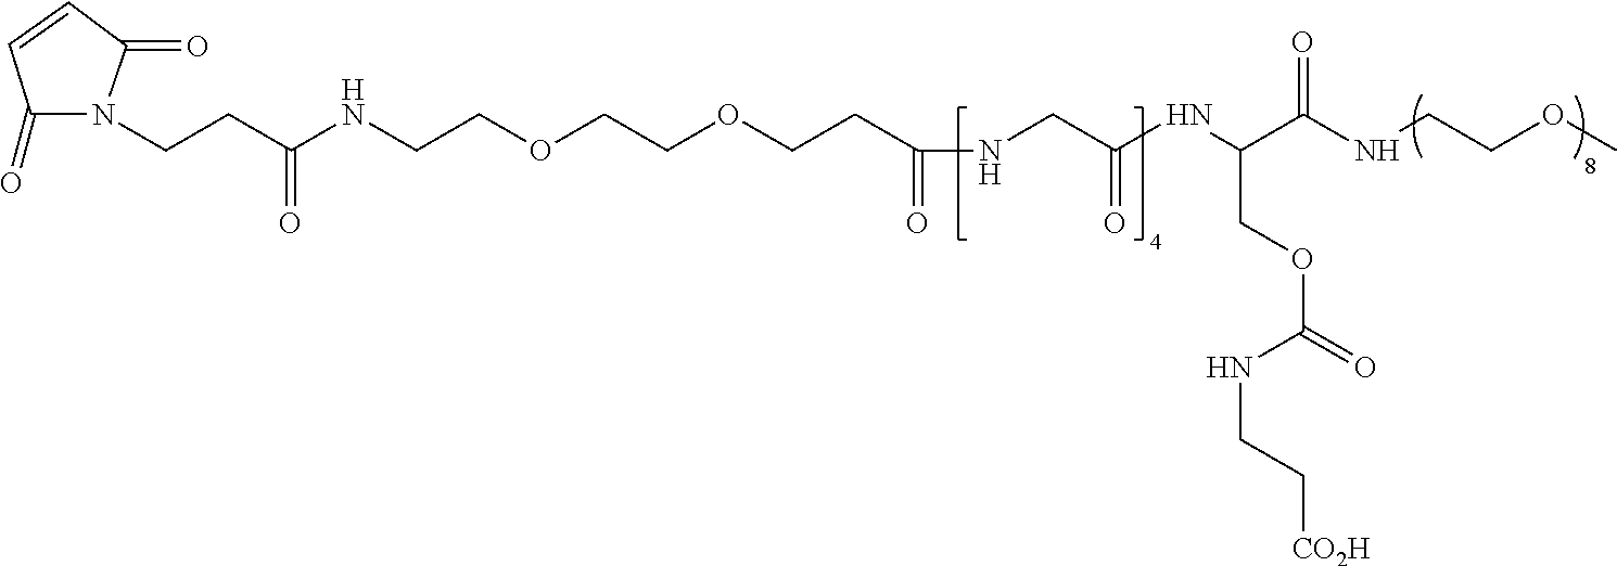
C(CC(NCCOCCOCCC(=O)NCC(NC(C(NCCOC)=O)COC(=O)NCC[CO2H])=O)=O)N1C(=O)C=CC1=O
